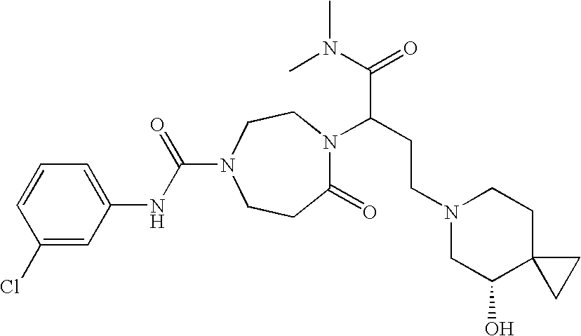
C1(Cl)=CC(NC(N2CCC(=O)N(C(CCN3CC(O)C4(CC3)CC4)C(=O)N(C)C)CC2)=O)=CC=C1
